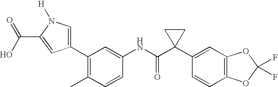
C1(C2=C(C)C=CC(NC(C3(C4=CC5=C(C=C4)OC(F)(F)O5)CC3)=O)=C2)=CN([H])C(C(O)=O)=C1
